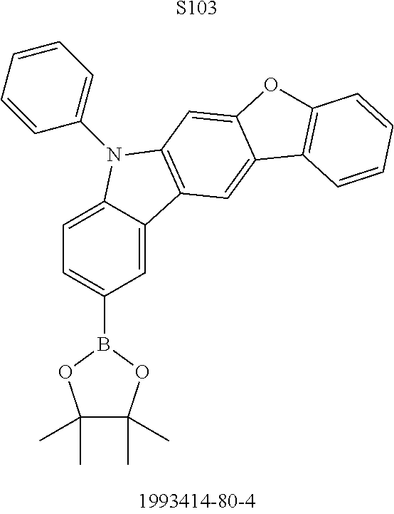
[S103].C1(C)(C)C(C)(C)OB(C2=CC=C3C(=C2)C2=C(N3C3=CC=CC=C3)C=C3C(=C2)C2=C(O3)C=CC=C2)O1
